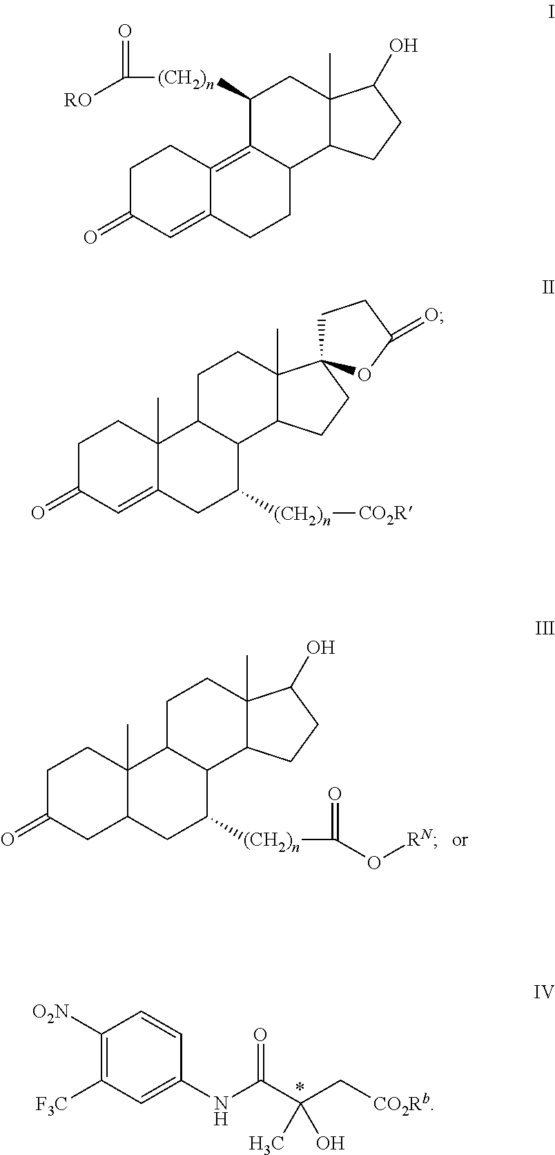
C1C(=O)CC2C(C)(C1)C1C(C([(CH2)n]C(O[RN])=O)C2)C2C(C)(CC1)C(O)CC2.C1([O2N])=C([F3C])C=C(NC(C(C[CO2Rb])(C)O)=O)C=C1.C1C(=O)C=C2C(=C3C(CC2)C2C(C)(CC3[(CH2)n]C(=O)[RO])C(O)CC2)C1.C1C(=O)C=C2C(C)(C1)C1C(C([(CH2)n][CO2R])C2)C2C(C)(CC1)C1(CC2)CCC(=O)O1
